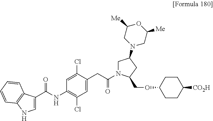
C1=C(C(NC2=C(Cl)C=C(CC(N3CC(N4CC([Me])OC([Me])C4)CC3COC3CCC([CO2H])CC3)=O)C(Cl)=C2)=O)C2=C(C=CC=C2)N1
